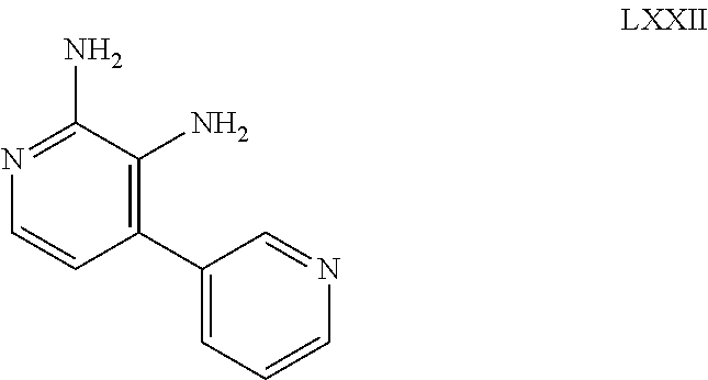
C1(C2=CC=CN=C2)=C(N)C(N)=NC=C1
